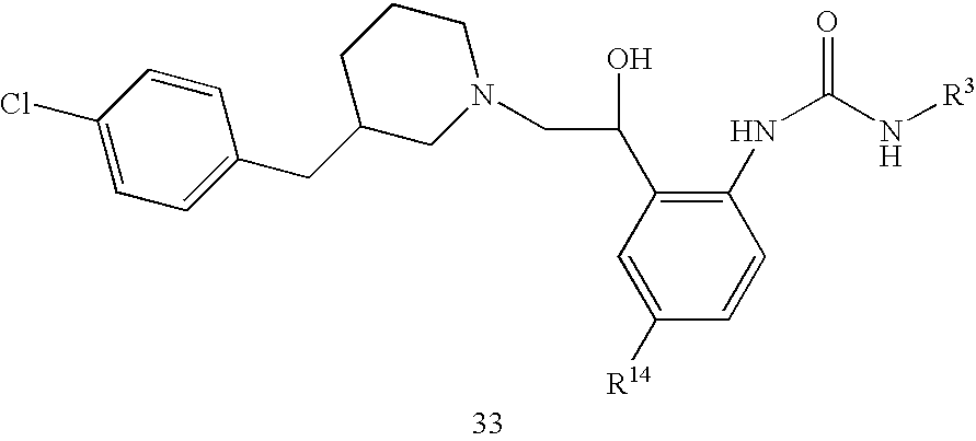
C1C(CC2=CC=C(Cl)C=C2)CN(CC(C2=C(NC(N[R3])=O)C=CC([R14])=C2)O)CC1
